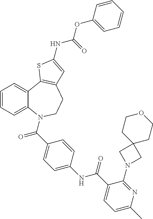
C1=CC=C2C(=C1)C1=C(CCN2C(=O)C2=CC=C(NC(=O)C3=CC=C(C)N=C3N3CC4(C3)CCOCC4)C=C2)C=C(NC(=O)OC2=CC=CC=C2)S1
